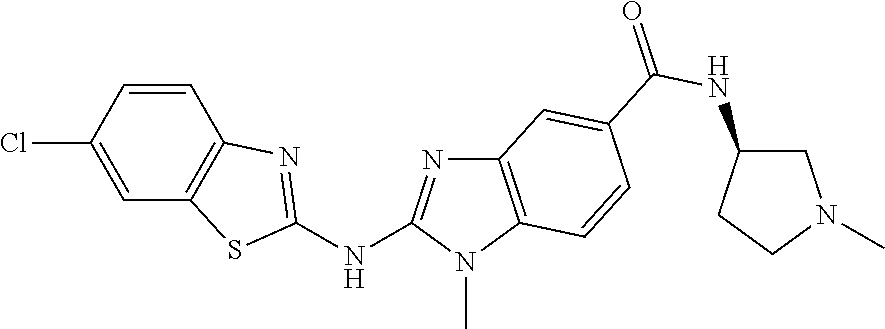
C1(Cl)=CC2=C(C=C1)N=C(NC1=NC3=C(N1C)C=CC(C(NC1CN(C)CC1)=O)=C3)S2
